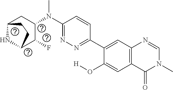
C1(C2=CC3=C(C=C2O[H])C(=O)N(C)C=N3)=NN=C(N(C2CC3NC(C2F)CC3)C)C=C1
